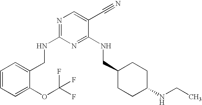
C1(CNC2=NC=C(C#N)C(NCC3CCC(NCC)CC3)=N2)=CC=CC=C1OC(F)(F)F
